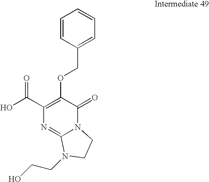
OC(C1=C(OCC2=CC=CC=C2)C(=O)N2C(=N1)N(CCO)CC2)=O
